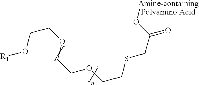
[R1]OCCOCCOCCSCC(O[Amine-containing])=O
